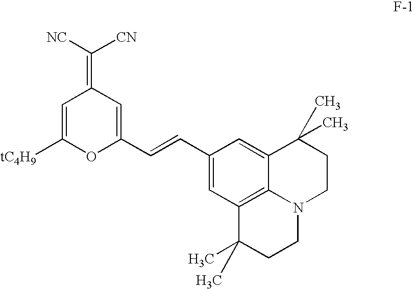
C1(C=CC2=CC(=C([CN])[NC])C=C([tC4H9])O2)=CC2=C3C(=C1)C(C)(C)CCN3CCC2(C)C
